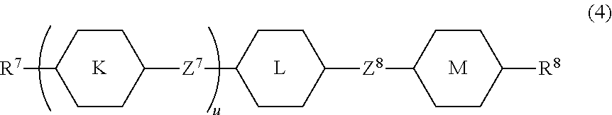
[K].[L].C1CC([Z7]C2CCC([Z8]C3CCC([R8])CC3)CC2)CCC1[R7].[M]
